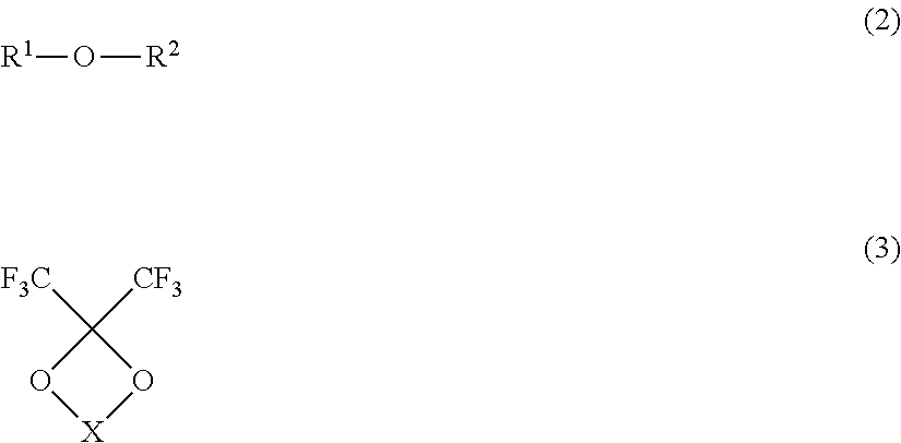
[R1]O[R2].C1([F3C])([CF3])O[X]O1
